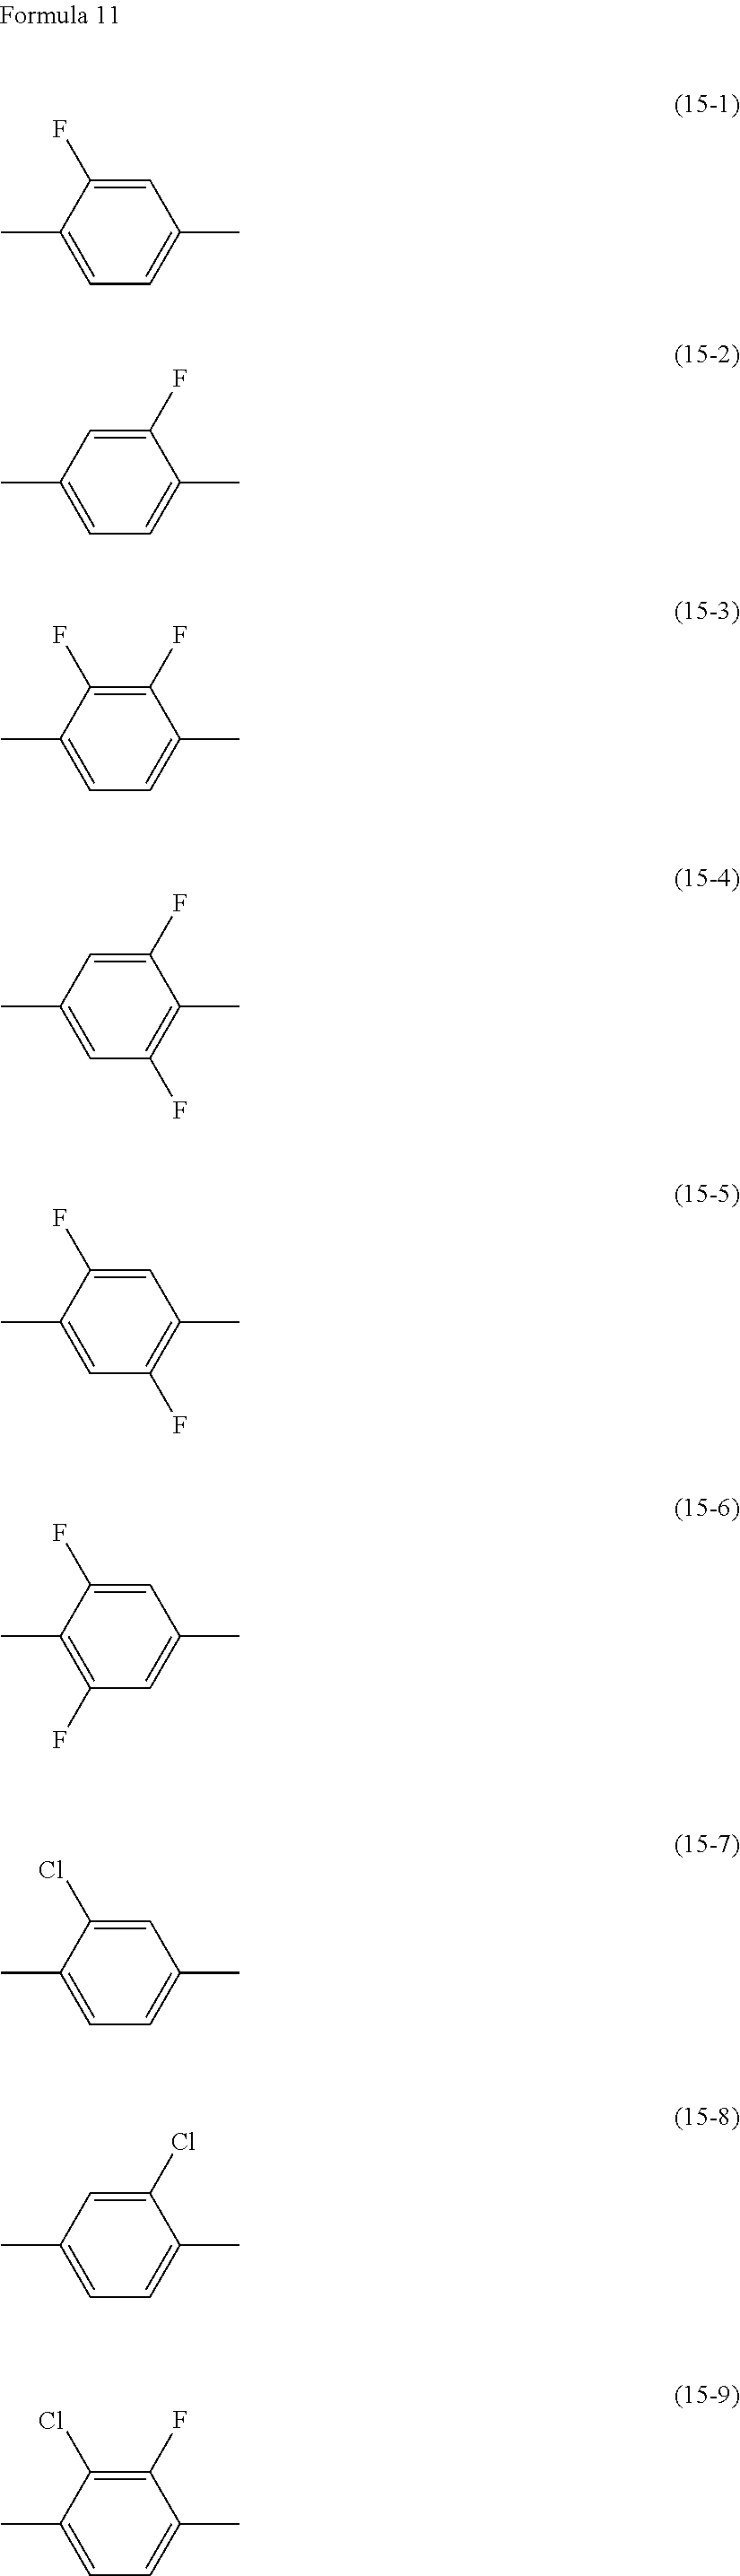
C1=C(C)C(F)=CC(C)=C1.C1=C(C)C=C(F)C(C)=C1.C1=C(C)C(F)=C(F)C(C)=C1.C1=C(C)C=C(F)C(C)=C1F.C1=C(C)C(F)=CC(C)=C1F.C1(F)=C(C)C(F)=CC(C)=C1.C1=C(C)C(Cl)=CC(C)=C1.C1=C(C)C=C(Cl)C(C)=C1.C1=C(C)C(Cl)=C(F)C(C)=C1
